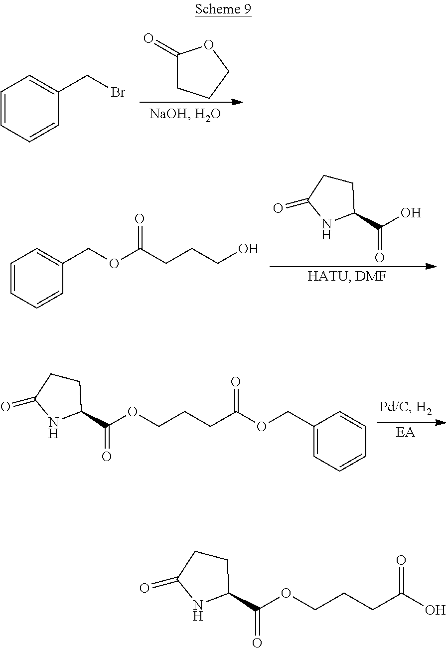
C1=CC=CC(CBr)=C1.C1(=O)CCCO1.C1CC(=O)NC1C(O)=O.C1=CC=CC(COC(CCCO)=O)=C1.C1CC(=O)NC1C(OCCCC(OCC1=CC=CC=C1)=O)=O.C1CC(=O)NC1C(OCCCC(O)=O)=O
